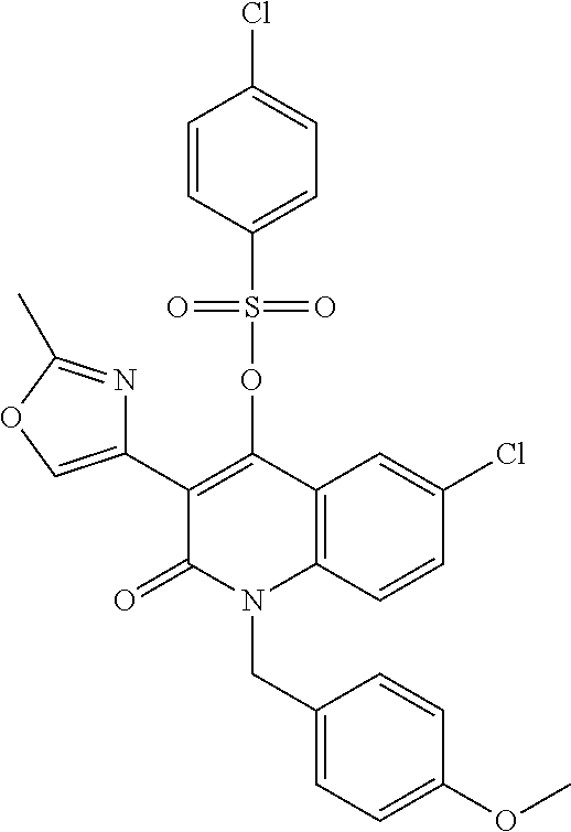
C1=C(Cl)C=CC2=C1C(OS(C1=CC=C(Cl)C=C1)(=O)=O)=C(C1=COC(C)=N1)C(=O)N2CC1=CC=C(OC)C=C1
